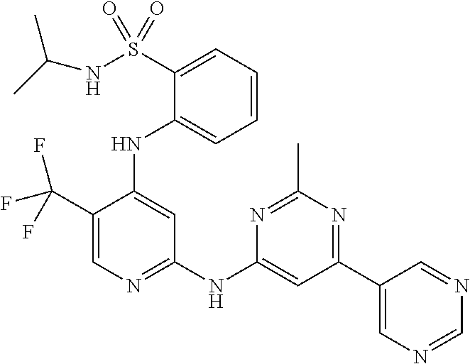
C1(C(F)(F)F)=CN=C(NC2=CC(C3=CN=CN=C3)=NC(C)=N2)C=C1NC1=CC=CC=C1S(=O)(NC(C)C)=O
